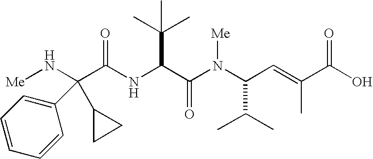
N(C(C(N(C(C(C)C)C=C(C(O)=O)C)[Me])=O)C(C)(C)C)C(=O)C(N[Me])(C1CC1)C1=CC=CC=C1
